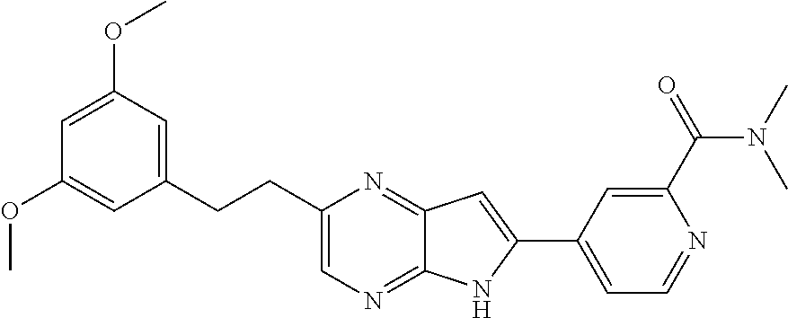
C1(CCC2=CN=C3C(=N2)C=C(C2=CC=NC(C(=O)N(C)C)=C2)N3)=CC(OC)=CC(OC)=C1
